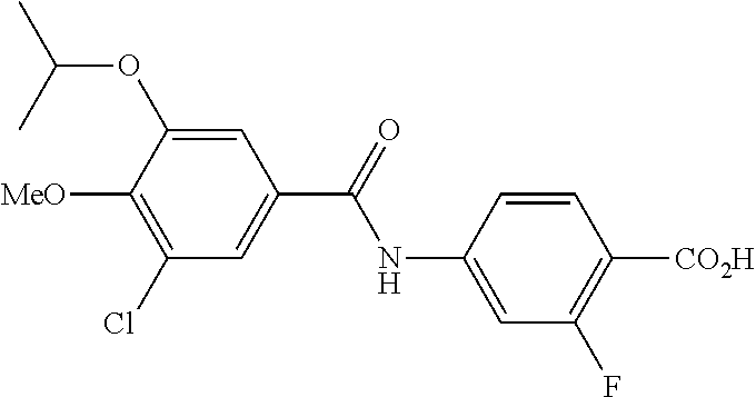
C1=C(NC(=O)C2=CC(Cl)=C([MeO])C(OC(C)C)=C2)C=CC([CO2H])=C1F
